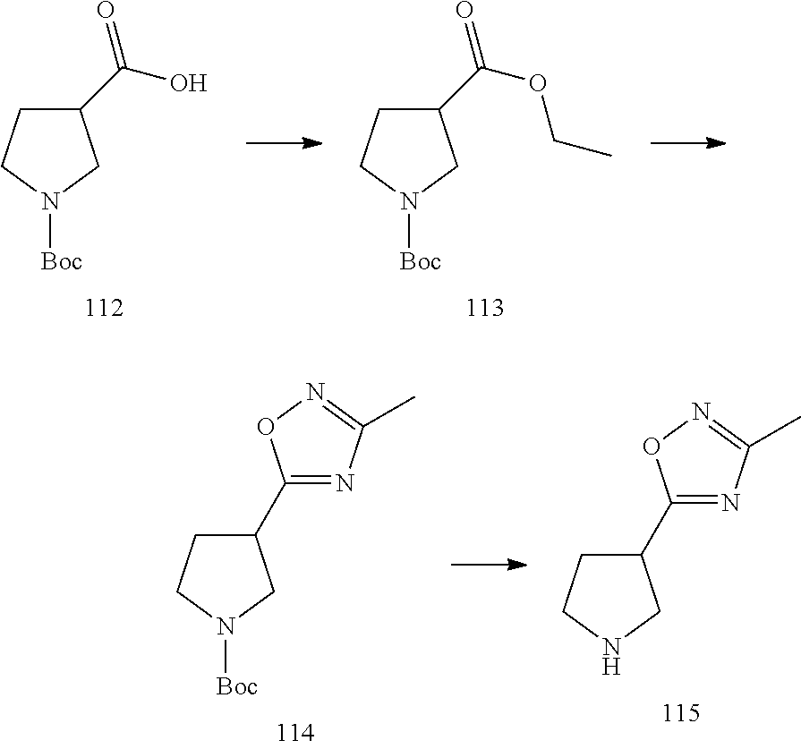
C1(C(O)=O)CCN([Boc])C1.C1(C(OCC)=O)CCN([Boc])C1.C1(C2=NC(C)=NO2)CCNC1.C1(C2=NC(C)=NO2)CCN([Boc])C1
